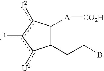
BCCC1C([A][CO2H])c([J2])c([J1])c1[U1]
